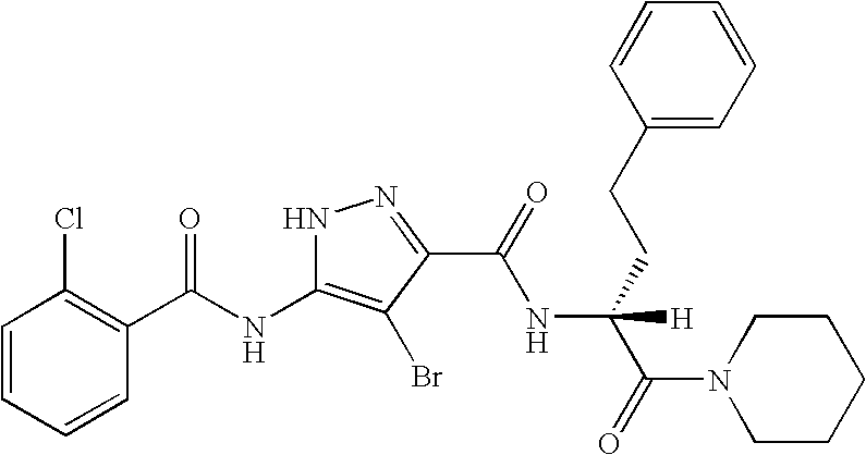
C1=CC=CC(C(NC2=C(Br)C(C(NC(C(N3CCCCC3)=O)(CCC3=CC=CC=C3)[H])=O)=NN2)=O)=C1Cl
